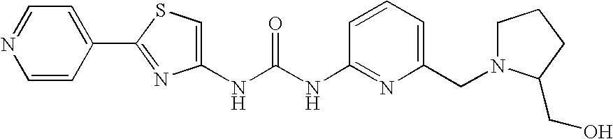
N(C(NC1=NC(CN2CCCC2CO)=CC=C1)=O)C1=CSC(C2=CC=NC=C2)=N1
